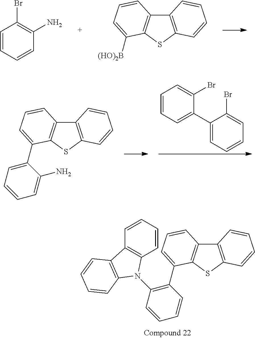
C1=CC=CC(N)=C1Br.C12=C(SC3=C1C=CC=C3[(HO)2B])C=CC=C2.C1=CC=C(C2=CC=CC=C2Br)C(Br)=C1.C12=C(SC3=C1C=CC=C3C1=CC=CC=C1N)C=CC=C2.C12=C(SC3=C1C=CC=C3C1=C(N3C4=C(C=CC=C4)C4=C3C=CC=C4)C=CC=C1)C=CC=C2
